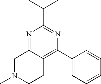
C1N(C)CCC2=C(C3=CC=CC=C3)N=C(C(C)C)N=C12
